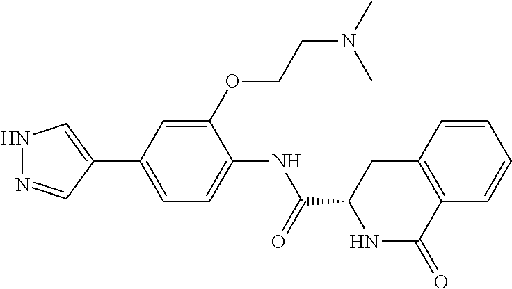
N1=CC(C2=CC=C(NC(=O)C3CC4=C(C(=O)N3)C=CC=C4)C(OCCN(C)C)=C2)=CN1
